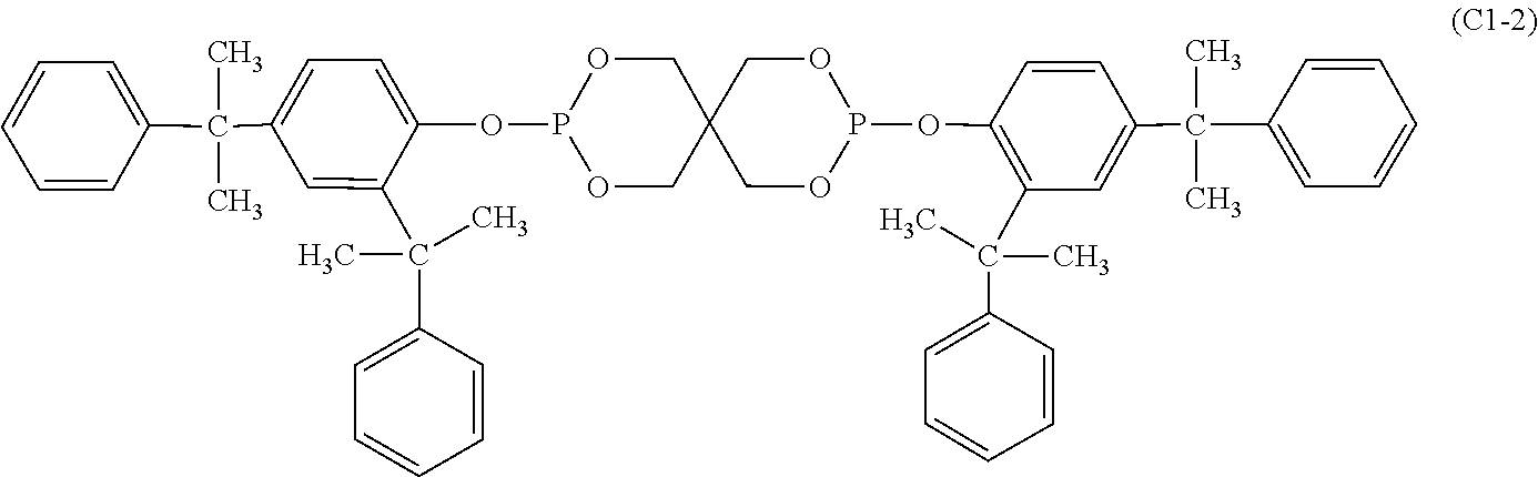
C1=CC=C(C(C)(C)C2=C(OP3OCC4(COP(OC5=CC=C(C(C)(C)C6=CC=CC=C6)C=C5C(C5=CC=CC=C5)(C)C)OC4)CO3)C=CC(C(C)(C3=CC=CC=C3)C)=C2)C=C1
